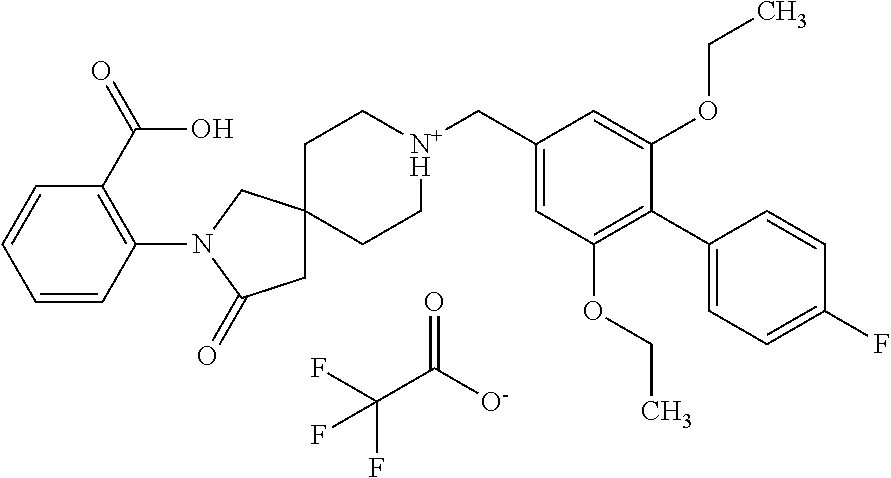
FC(C([O-])=O)(F)F.C1C[N+H](CC2=CC(OCC)=C(C3=CC=C(F)C=C3)C(OCC)=C2)CCC12CC(=O)N(C1=C(C(=O)O)C=CC=C1)C2
